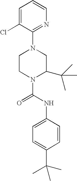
N1(C(NC2=CC=C(C(C)(C)C)C=C2)=O)C(C(C)(C)C)CN(C2=NC=CC=C2Cl)CC1
